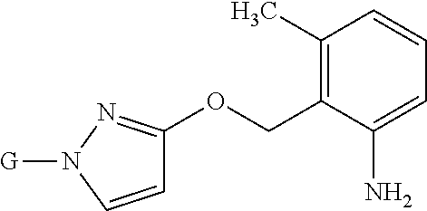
C1(C)=C(COC2=NN([G])C=C2)C(N)=CC=C1
